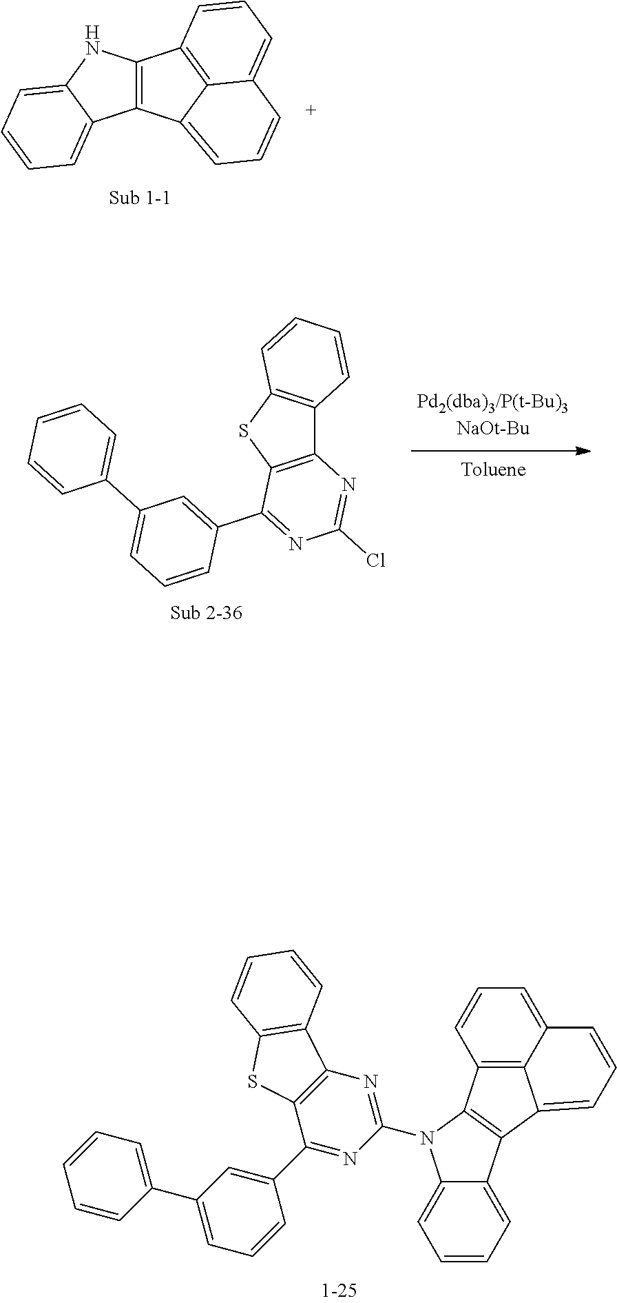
C12=C(NC3=CC=CC=C13)C1=C3C2=CC=CC3=CC=C1.C12=C(SC3=C1C=CC=C3)C(C1=CC(C3=CC=CC=C3)=CC=C1)=NC(Cl)=N2.C1=C(C2=CC=CC(C3=NC(N4C5=C(C6=CC=CC7=CC=CC5=C76)C5=CC=CC=C45)=NC4=C3SC3=C4C=CC=C3)=C2)C=CC=C1
